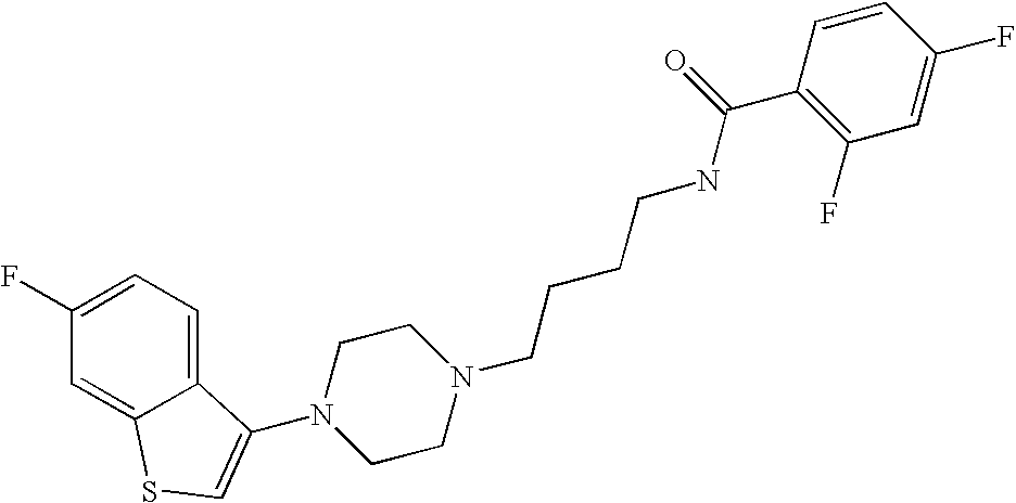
C1=C(F)C=C2C(=C1)C(N1CCN(CCCCNC(C3=C(F)C=C(F)C=C3)=O)CC1)=CS2
